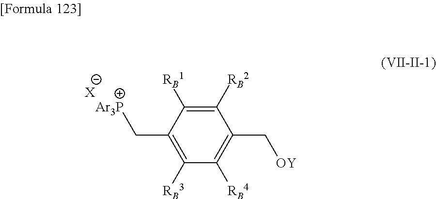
C1([RB1])=C([RB2])C(C[OY])=C([RB4])C([RB3])=C1C[Ar3P].[X]
